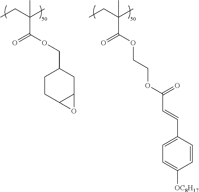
CCC(C)(C)C(OCC1CCC2C(C1)O2)=O.CCC(C)(C)C(OCCOC(=O)C=CC1=CC=C([OC8H17])C=C1)=O
